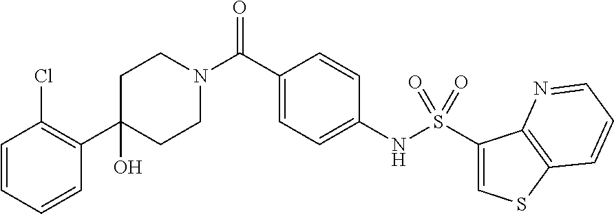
C1(C2=C(Cl)C=CC=C2)(O)CCN(C(C2=CC=C(NS(C3=CSC4=C3N=CC=C4)(=O)=O)C=C2)=O)CC1
